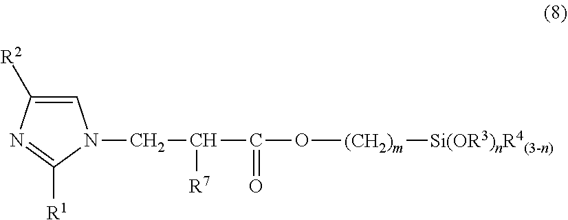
C1=C([R2])N=C([R1])N1CC(C(O[(CH2)m][Si(OR3)nR4(3-n)])=O)[R7]
